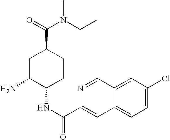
C1C(N)C(NC(C2=CC3=CC=C(Cl)C=C3C=N2)=O)CCC1C(=O)N(CC)C
